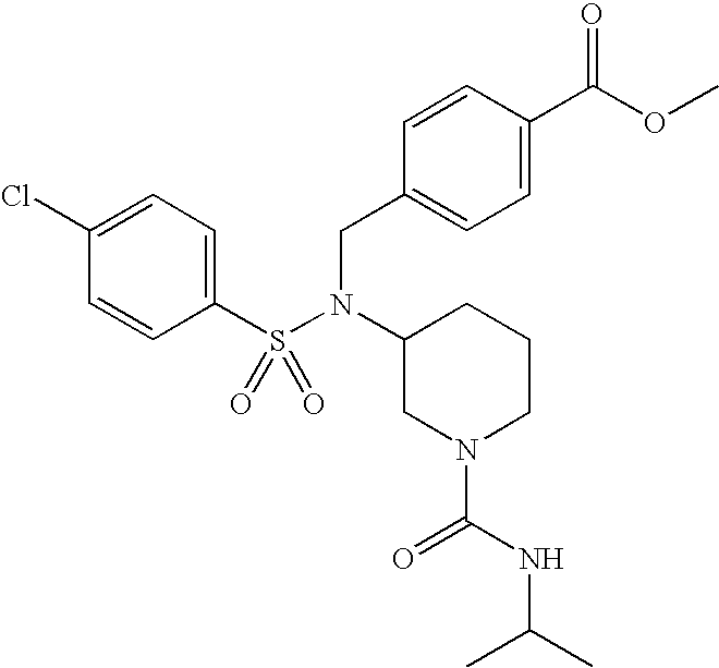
C1(Cl)=CC=C(S(N(C2CN(C(NC(C)C)=O)CCC2)CC2=CC=C(C(OC)=O)C=C2)(=O)=O)C=C1
